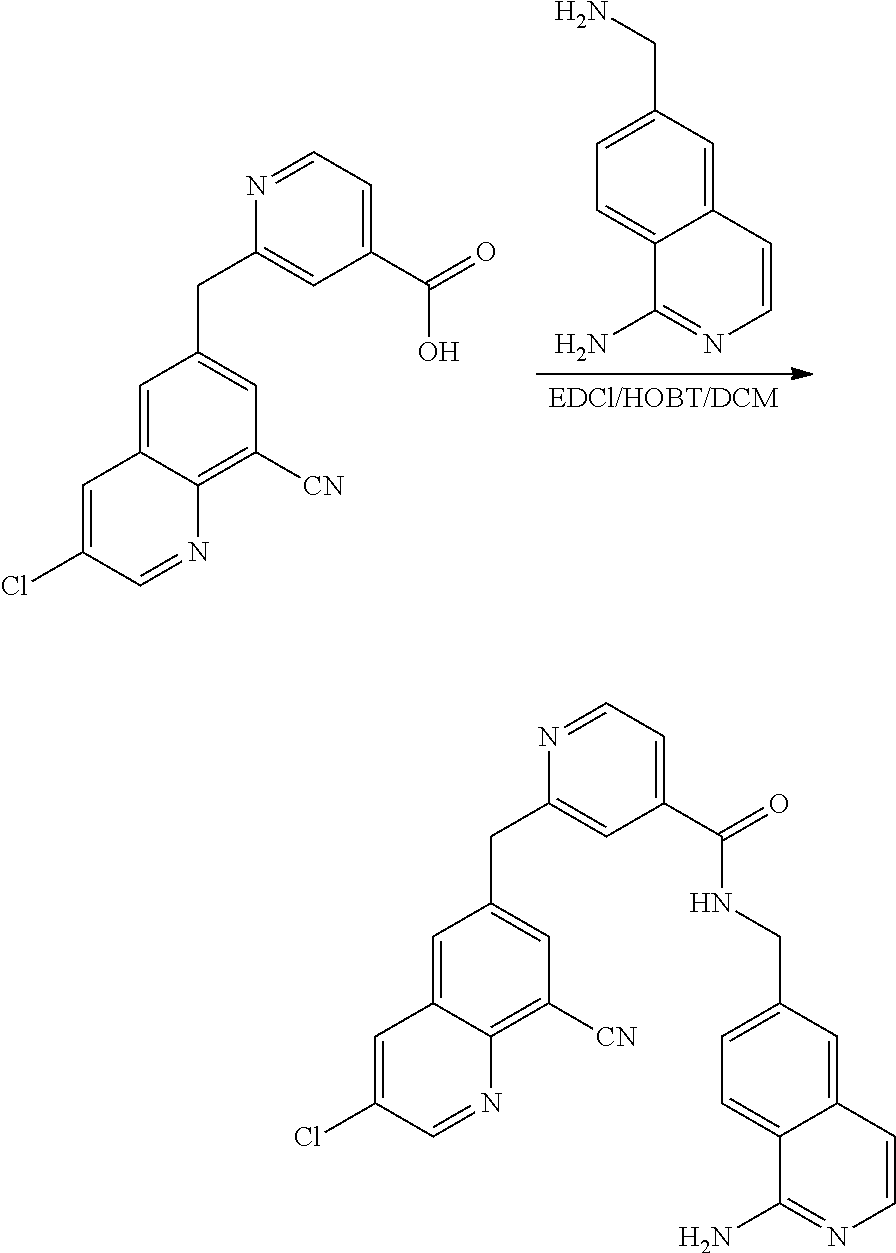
C1=C2C(=C([CN])C=C1CC1=CC(C(=O)NCC3=CC=C4C(=C3)C=CN=C4N)=CC=N1)N=CC(Cl)=C2.C1=C2C(=CC(CN)=C1)C=CN=C2N.[EDCl/HOBT/DCM].C1=C2C(=C([CN])C=C1CC1=CC(C(=O)O)=CC=N1)N=CC(Cl)=C2
